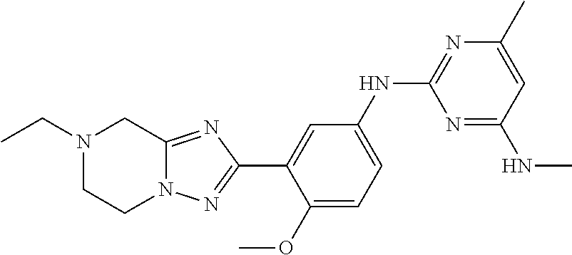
N1(CC)CCN2C(=NC(C3=CC(NC4=NC(C)=CC(NC)=N4)=CC=C3OC)=N2)C1
